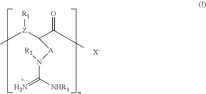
N=C([NHR3])N([A]C(C(=O)C)[Z](C)[R1])[R2].[X-]
